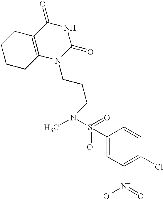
C1CCC2=C(C1)C(=O)NC(=O)N2CCCN(C)S(=O)(=O)C1=CC([N+]([O-])=O)=C(Cl)C=C1
